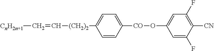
C1=CC([CO]OC2=CC(F)=C([CN])C(F)=C2)=CC=C1[(CH2)2]C=C[CnH2n+1]
